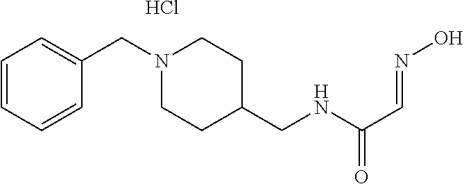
C1CC(CNC(C=NO)=O)CCN1CC1=CC=CC=C1.Cl
